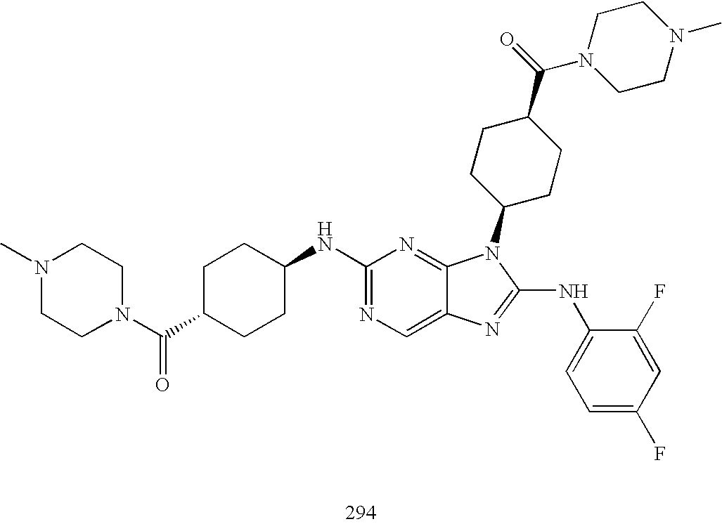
C1(NC2CCC(C(N3CCN(C)CC3)=O)CC2)=NC=C2C(=N1)N(C1CCC(C(=O)N3CCN(C)CC3)CC1)C(NC1=CC=C(F)C=C1F)=N2
